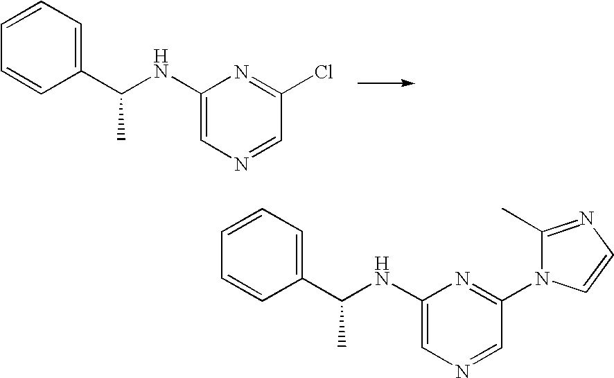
C1(C(NC2=CN=CC(Cl)=N2)C)=CC=CC=C1.C1(C(NC2=CN=CC(N3C(C)=NC=C3)=N2)C)=CC=CC=C1
